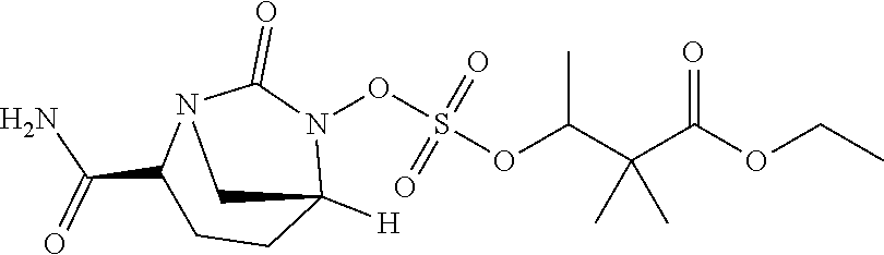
O(C(C(C(OCC)=O)(C)C)C)S(=O)(=O)ON1C(=O)N2C(C(N)=O)CCC1([H])C2
